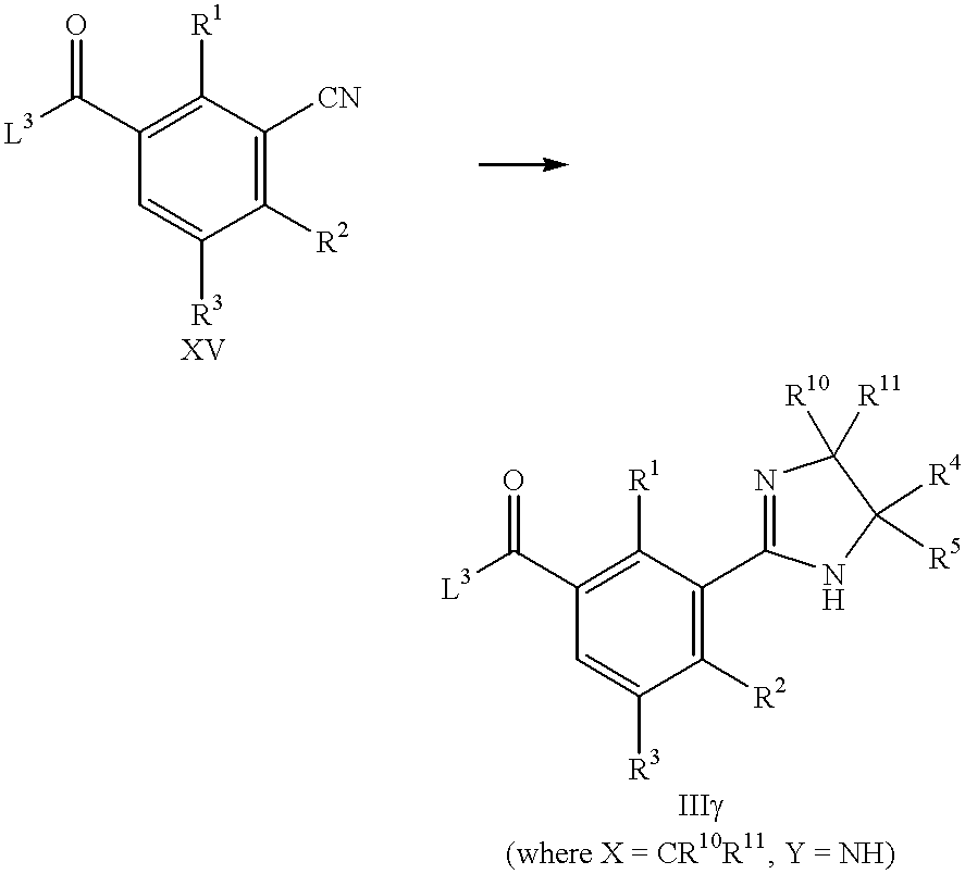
C1(C([L3])=O)=C([R1])C([CN])=C([R2])C([R3])=C1.C1(C([L3])=O)=C([R1])C(C2=NC([R10])([R11])C([R4])([R5])N2)=C([R2])C([R3])=C1
